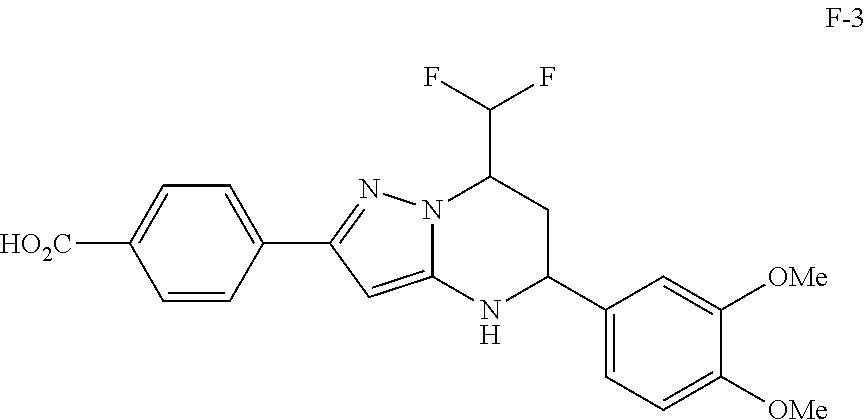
N12C(=CC(C3=CC=C([HO2C])C=C3)=N1)NC(C1=CC=C([OMe])C([OMe])=C1)CC2C(F)F
